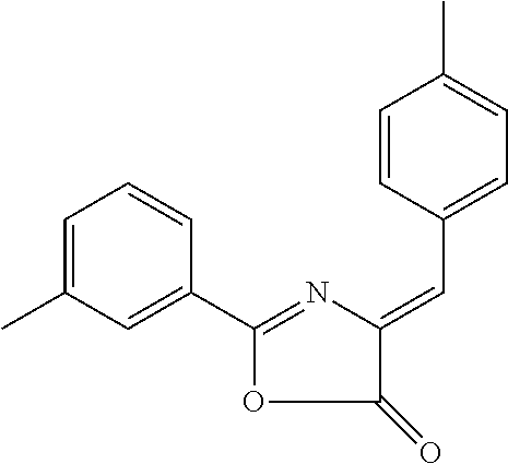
CC1=CC=CC(C2=NC(=CC3=CC=C(C)C=C3)C(=O)O2)=C1
